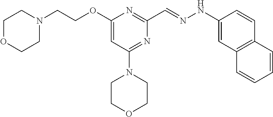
N1(CCOC2=CC(N3CCOCC3)=NC(C=NNC3=CC4=C(C=C3)C=CC=C4)=N2)CCOCC1
